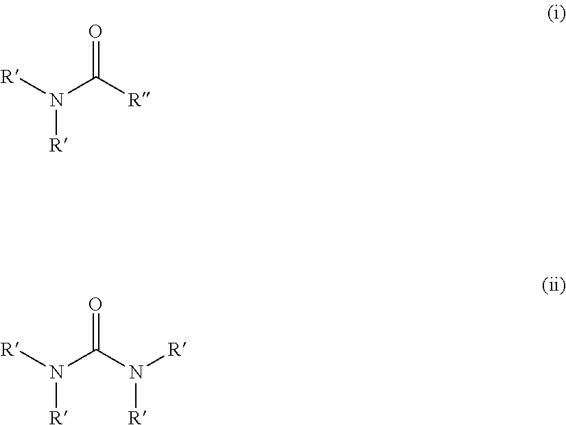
O=C([R])N([R])[R].O=C(N([R])[R])N([R])[R]
